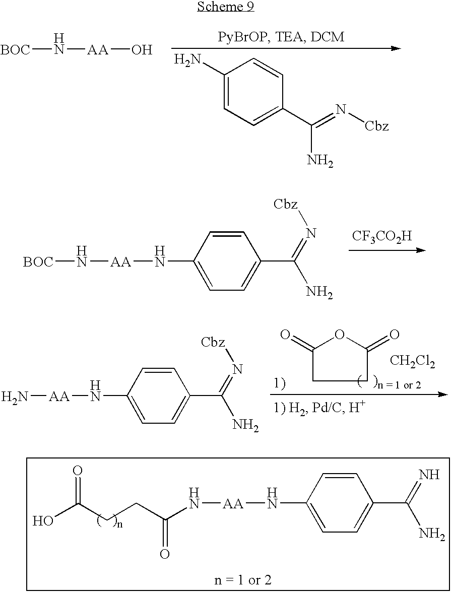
[BOC]N[AA]O.C1(N)=CC=C(C(=N[Cbz])N)C=C1.[BOC]N[AA]NC1=CC=C(C(=N[Cbz])N)C=C1.[CF3CO2H].N[AA]NC1=CC=C(C(=N[Cbz])N)C=C1.C1C(=O)OC(=O)C1.[CH2Cl2].C1=CC(N[AA]NC(CCC(O)=O)=O)=CC=C1C(=N)N
